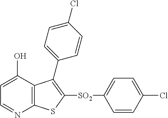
C1=C(O)C2=C(N=C1)SC([SO2]C1=CC=C(Cl)C=C1)=C2C1=CC=C(Cl)C=C1
